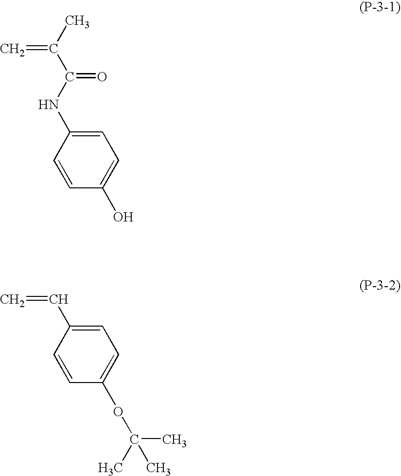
C=C(C)C(=O)NC1=CC=C(O)C=C1.C=CC1=CC=C(OC(C)(C)C)C=C1
